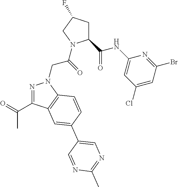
C1(C(NC2=CC(Cl)=CC(Br)=N2)=O)CC(F)CN1C(CN1N=C(C(=O)C)C2=C1C=CC(C1=CN=C(C)N=C1)=C2)=O
